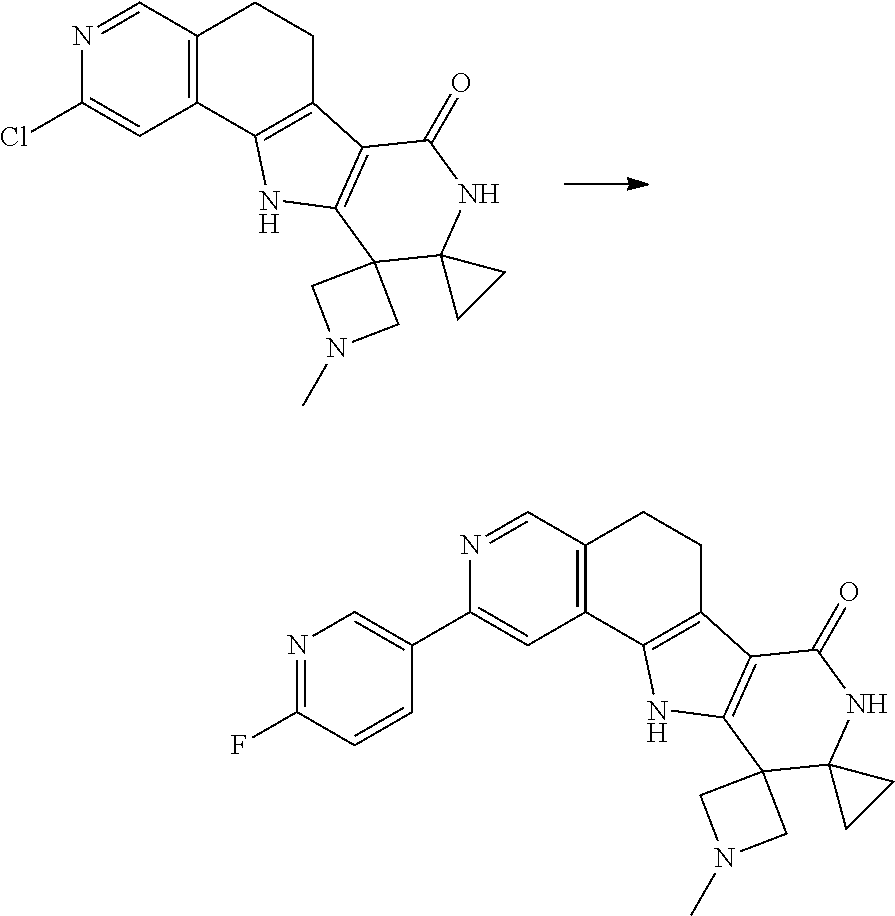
N1=CC2=C(C=C1Cl)C1=C(CC2)C2=C(N1)C1(CN(C)C1)C1(NC2=O)CC1.N1=CC2=C(C=C1C1=CN=C(F)C=C1)C1=C(CC2)C2=C(N1)C1(CN(C)C1)C1(NC2=O)CC1
